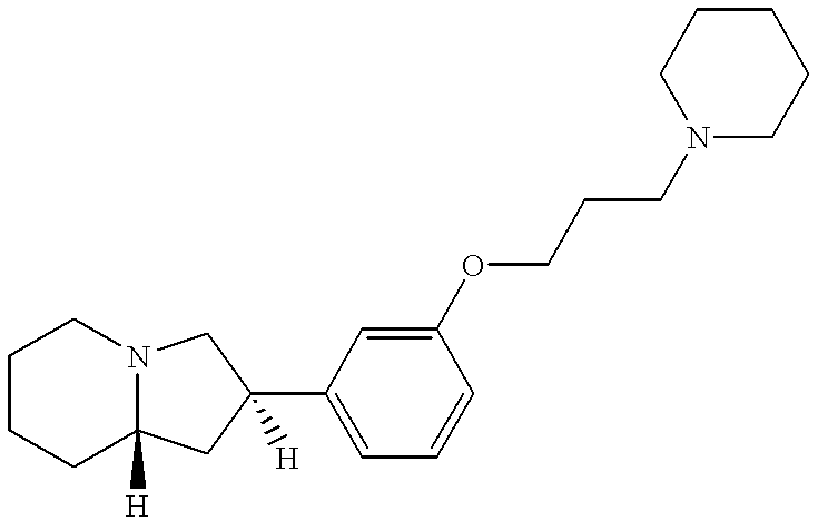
C1CCC2([H])N(C1)CC(C1=CC=CC(OCCCN3CCCCC3)=C1)([H])C2
